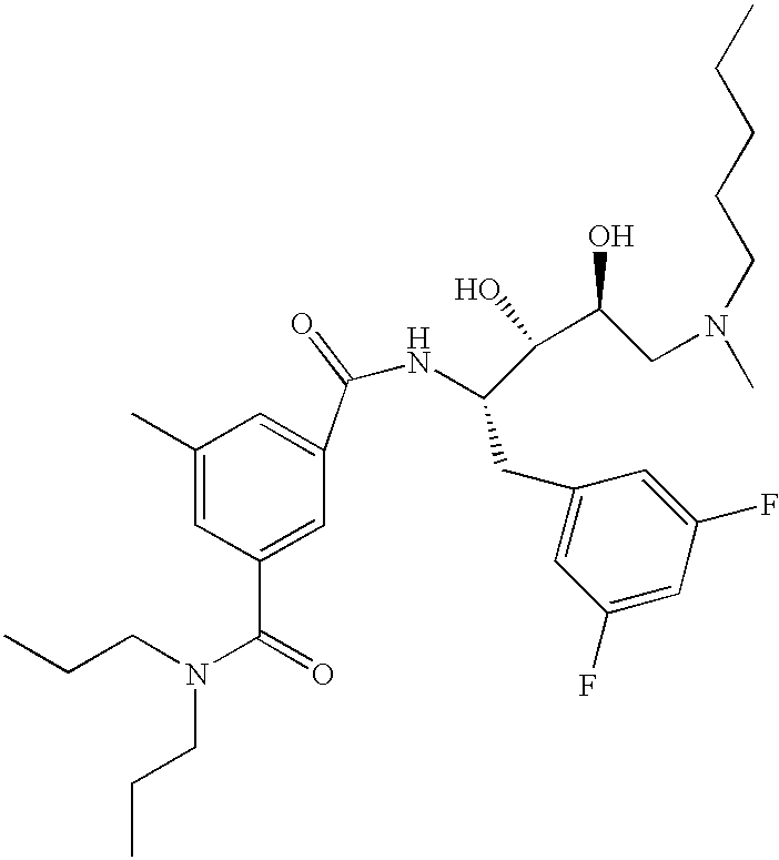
C(NC(CC1=CC(F)=CC(F)=C1)C(C(O)CN(C)CCCCC)O)(=O)C1=CC(C)=CC(C(=O)N(CCC)CCC)=C1
